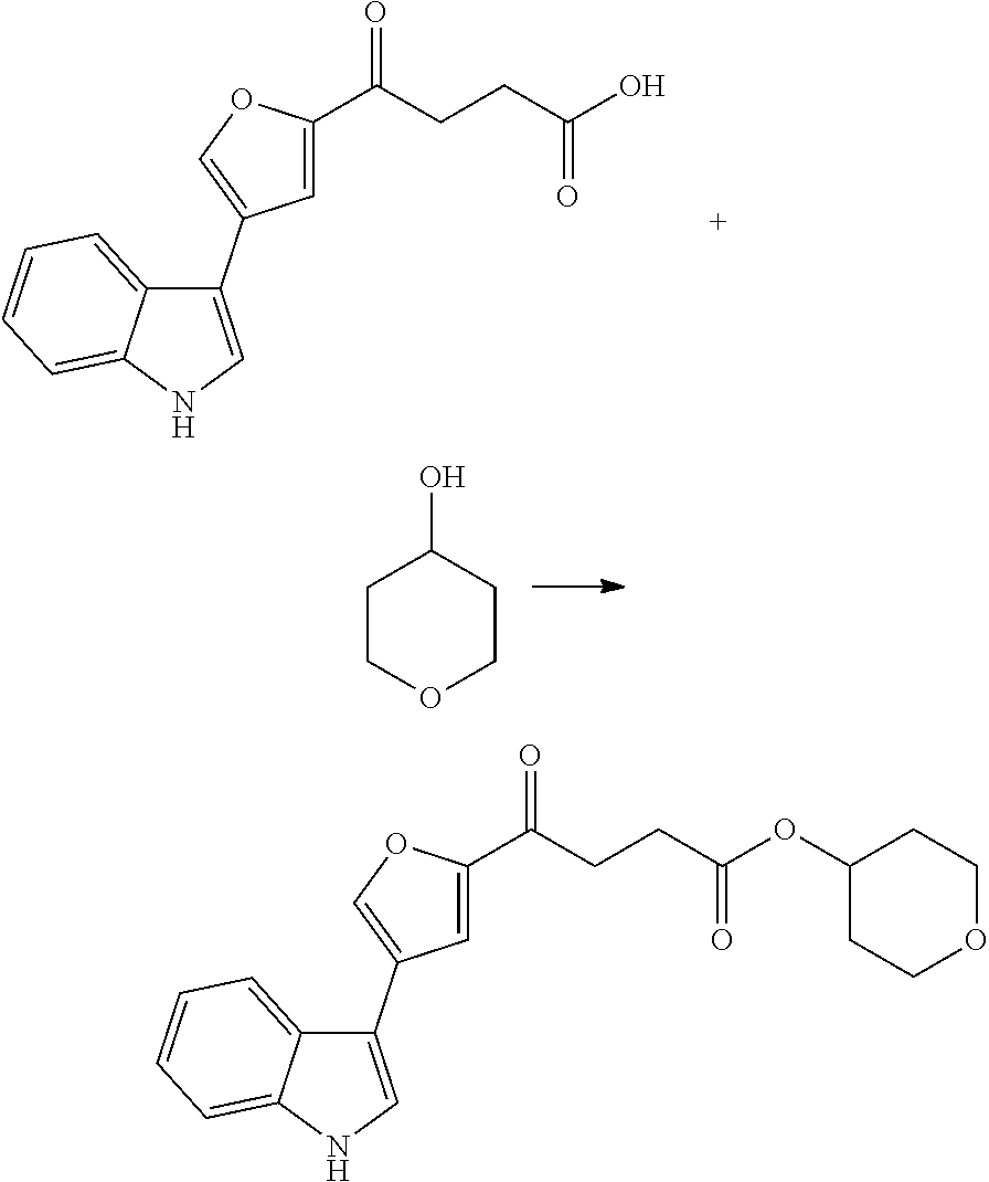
C1=C(C(CCC(O)=O)=O)OC=C1C1=CNC2=CC=CC=C12.C1=C(C(CCC(OC2CCOCC2)=O)=O)OC=C1C1=CNC2=CC=CC=C12.C1COCCC1O
